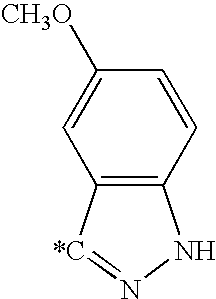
C12=C(NN=[*C]1)C=CC([CH3O])=C2
